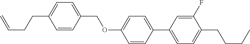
C1=CC(COC2=CC=C(C3=CC=C(CCCC)C(F)=C3)C=C2)=CC=C1CCC=C
